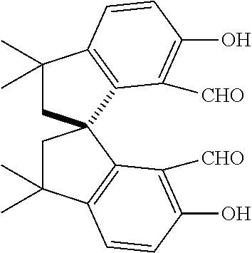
C1(C)(C)CC2(C3=C1C=CC(O)=C3[CHO])CC(C)(C)C1=C2C([CHO])=C(O)C=C1
